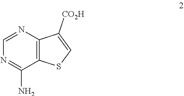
C1=NC2=C(C(N)=N1)SC=C2[CO2H]
